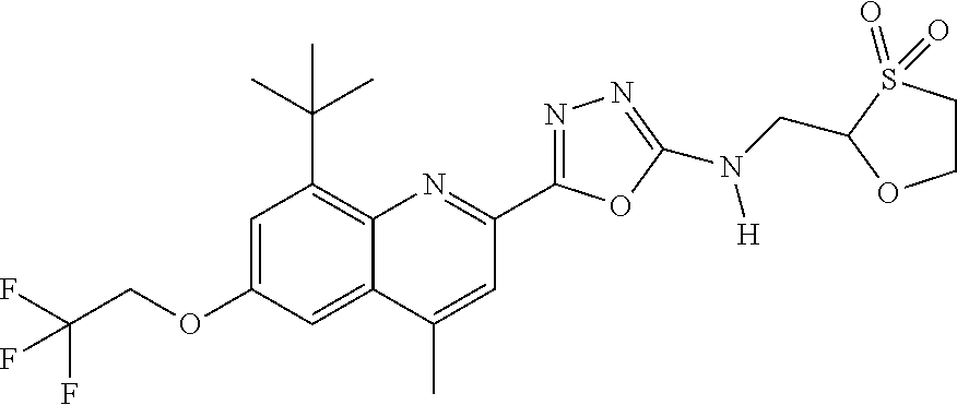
C1=C(OCC(F)(F)F)C=C2C(=C1C(C)(C)C)N=C(C1=NN=C(N(CC3OCCS3(=O)=O)[H])O1)C=C2C
